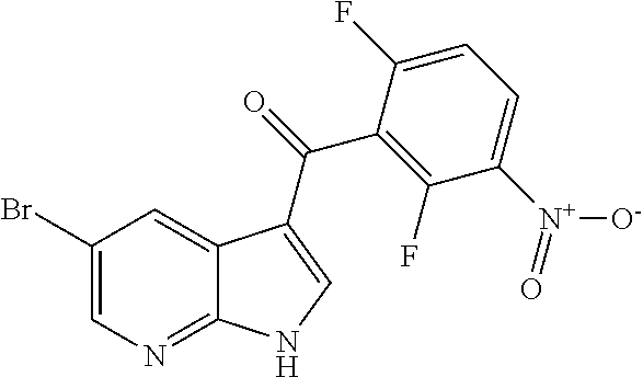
C1(Br)=CN=C2C(=C1)C(C(=O)C1=C(F)C([N+]([O-])=O)=CC=C1F)=CN2
